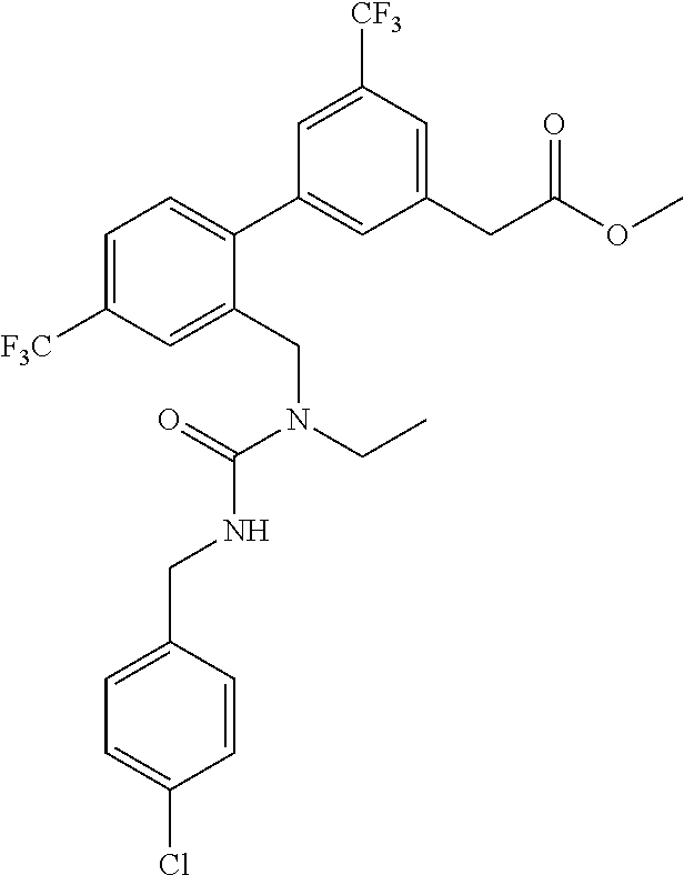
C1=C([F3C])C=C(CN(CC)C(=O)NCC2=CC=C(Cl)C=C2)C(C2=CC(CC(OC)=O)=CC([CF3])=C2)=C1
